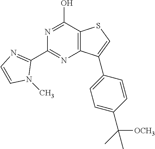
N1=C(O)C2=C(N=C1C1=NC=CN1C)C(C1=CC=C(C([OCH3])(C)C)C=C1)=CS2
